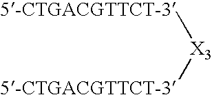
[X3]([5-CTGACGTTCT-3])[5-CTGACGTTCT-3]
